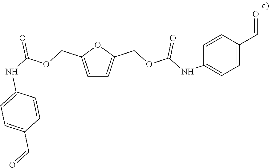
C1=C(COC(NC2=CC=C(C=O)C=C2)=O)OC(COC(NC2=CC=C(C=O)C=C2)=O)=C1
